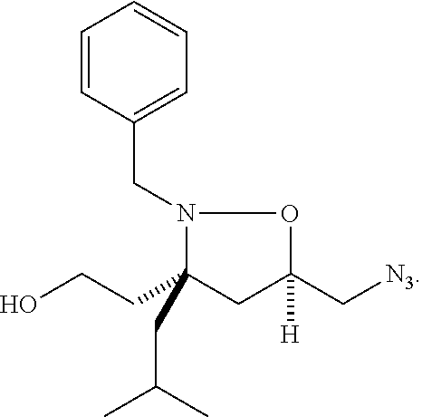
N1(CC2=CC=CC=C2)C(CCO)(CC(C)C)CC(C[N3])([H])O1
